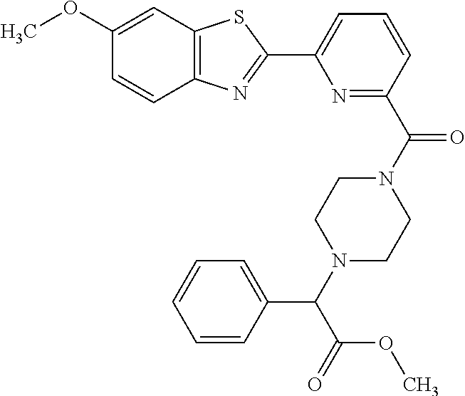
C1(OC)=CC2=C(C=C1)N=C(C1=CC=CC(C(N3CCN(C(C(=O)OC)C4=CC=CC=C4)CC3)=O)=N1)S2
